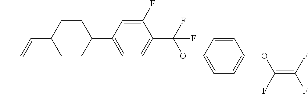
C1CC(C2=CC=C(C(F)(OC3=CC=C(OC(=C(F)F)F)C=C3)F)C(F)=C2)CCC1C=CC
